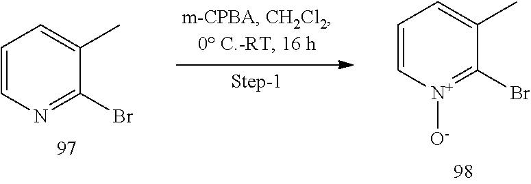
C1=CN=C(Br)C(C)=C1.C1=C[N+]([O-])=C(Br)C(C)=C1
